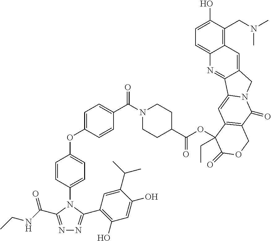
N1(C2=CC=C(OC3=CC=C(C(=O)N4CCC(C(OC5(CC)C6=C(C(=O)N7C(=C6)C6=NC8=CC=C(O)C(CN(C)C)=C8C=C6C7)COC5=O)=O)CC4)C=C3)C=C2)C(C(NCC)=O)=NN=C1C1=C(O)C=C(O)C(C(C)C)=C1
